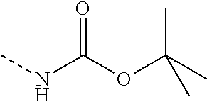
O=C(OC(C)(C)C)NC
